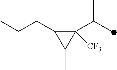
C1([CF3])(C(C)C)C(CCC)C1C
